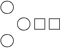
C1CCC1.c1cCC1
